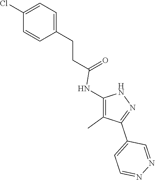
C1=C(CCC(=O)NC2=C(C)C(C3=CC=NN=C3)=NN2)C=CC(Cl)=C1
